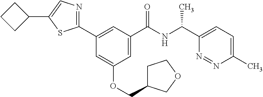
C1(C)=CC=C(C(NC(C2=CC(OCC3CCOC3)=CC(C3=NC=C(C4CCC4)S3)=C2)=O)C)N=N1
